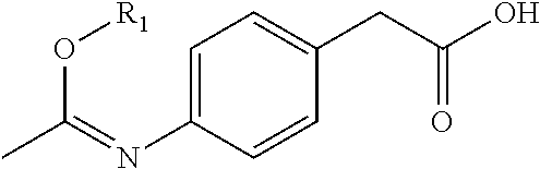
C1=C(CC(O)=O)C=CC(N=C(C)O[R1])=C1
